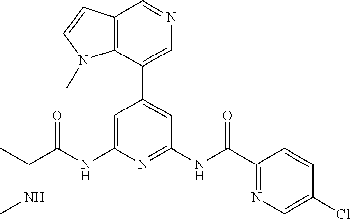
C1=C(NC(C(C)NC)=O)N=C(NC(=O)C2=NC=C(Cl)C=C2)C=C1C1=CN=CC2=C1N(C)C=C2
